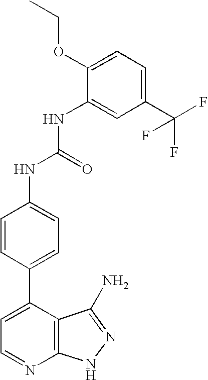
C1(C(F)(F)F)=CC=C(OCC)C(NC(NC2=CC=C(C3=CC=NC4=C3C(N)=NN4)C=C2)=O)=C1
